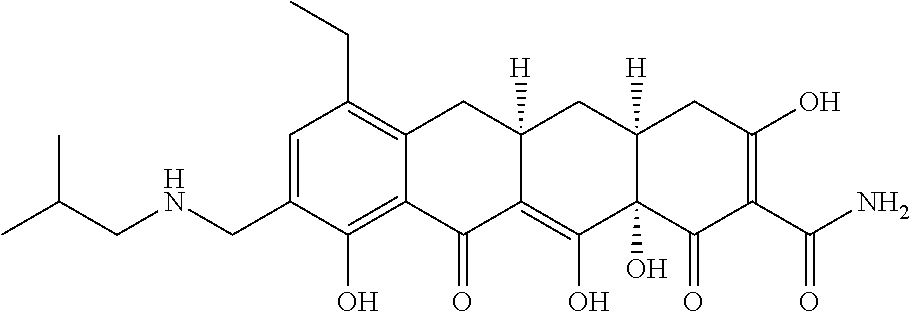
C1=C(CNCC(C)C)C(O)=C2C(=C1CC)CC1([H])C(=C(O)C3(O)C([H])(C1)CC(O)=C(C(N)=O)C3=O)C2=O
